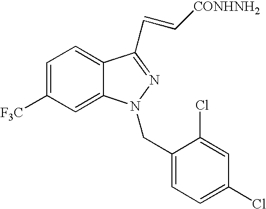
C1=C([F3C])C=C2C(=C1)C(C=C[CONHNH2])=NN2CC1=CC=C(Cl)C=C1Cl
